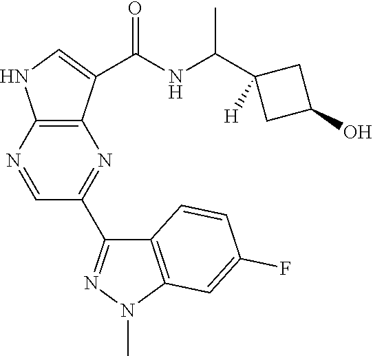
C12=C(N=CC(C3=NN(C)C4=C3C=CC(F)=C4)=N1)NC=C2C(NC(C1([H])CC(O)C1)C)=O
